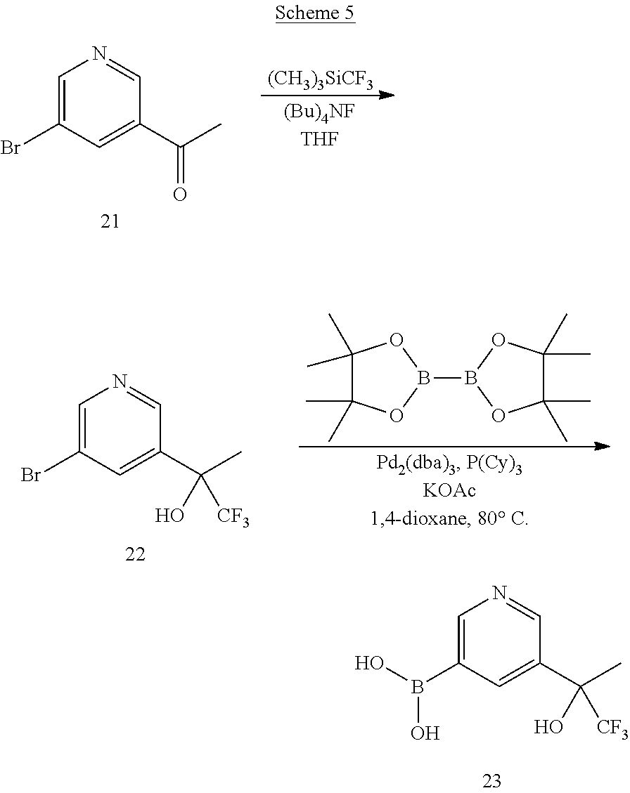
C1=C(B(O)O)C=C(C(C)(O)[CF3])C=N1.C1=C(Br)C=C(C(C)=O)C=N1.[(CH3)3SiCF3].B1(B2OC(C)(C)C(C)(C)O2)OC(C)(C)C(C)(C)O1.C1=C(Br)C=C(C(C)(O)[CF3])C=N1
